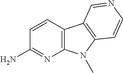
C1=CC2=C(N=C1N)N(C)C1=C2C=NC=C1
